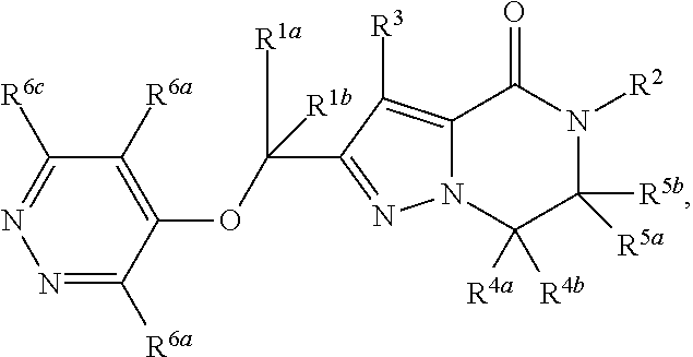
N1=C([R6a])C(OC(C2=NN3C(=C2[R3])C(=O)N([R2])C([R5b])([R5a])C3([R4b])[R4a])([R1a])[R1b])=C([R6a])C([R6c])=N1
